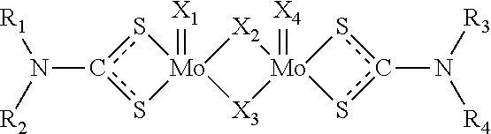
N(c1s[Mo]2(=[X1])(s1)[X3][Mo]1(=[X4])([X2]2)sc(N([R3])[R4])s1)([R2])[R1]
